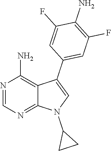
N1=CN=C2C(=C1N)C(C1=CC(F)=C(N)C(F)=C1)=CN2C1CC1
